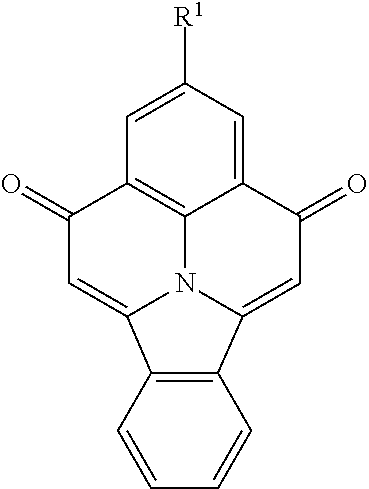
C12=CC([R1])=CC3=C1N1C(=CC3=O)C3=C(C1=CC2=O)C=CC=C3
